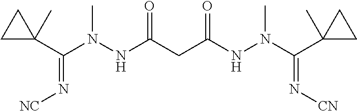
C1(C(N(NC(CC(=O)NN(C)C(=N[CN])C2(C)CC2)=O)C)=N[NC])(C)CC1
